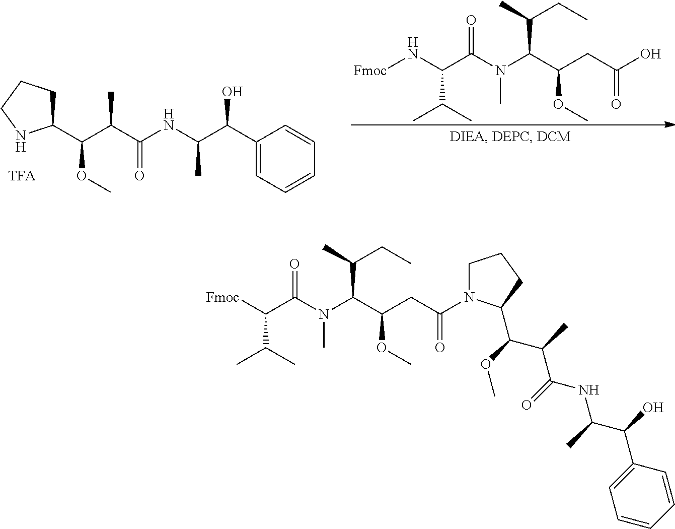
C1(C(C(NC(C(C(C2CCCN2)OC)C)=O)C)O)=CC=CC=C1.[Fmoc]NC(C(N(C(C(CC(O)=O)OC)C(C)CC)C)=O)C(C)C.C1N(C(CC(C(N(C(C([Fmoc])C(C)C)=O)C)C(C)CC)OC)=O)C(C(C(C(NC(C(O)C2=CC=CC=C2)C)=O)C)OC)CC1
